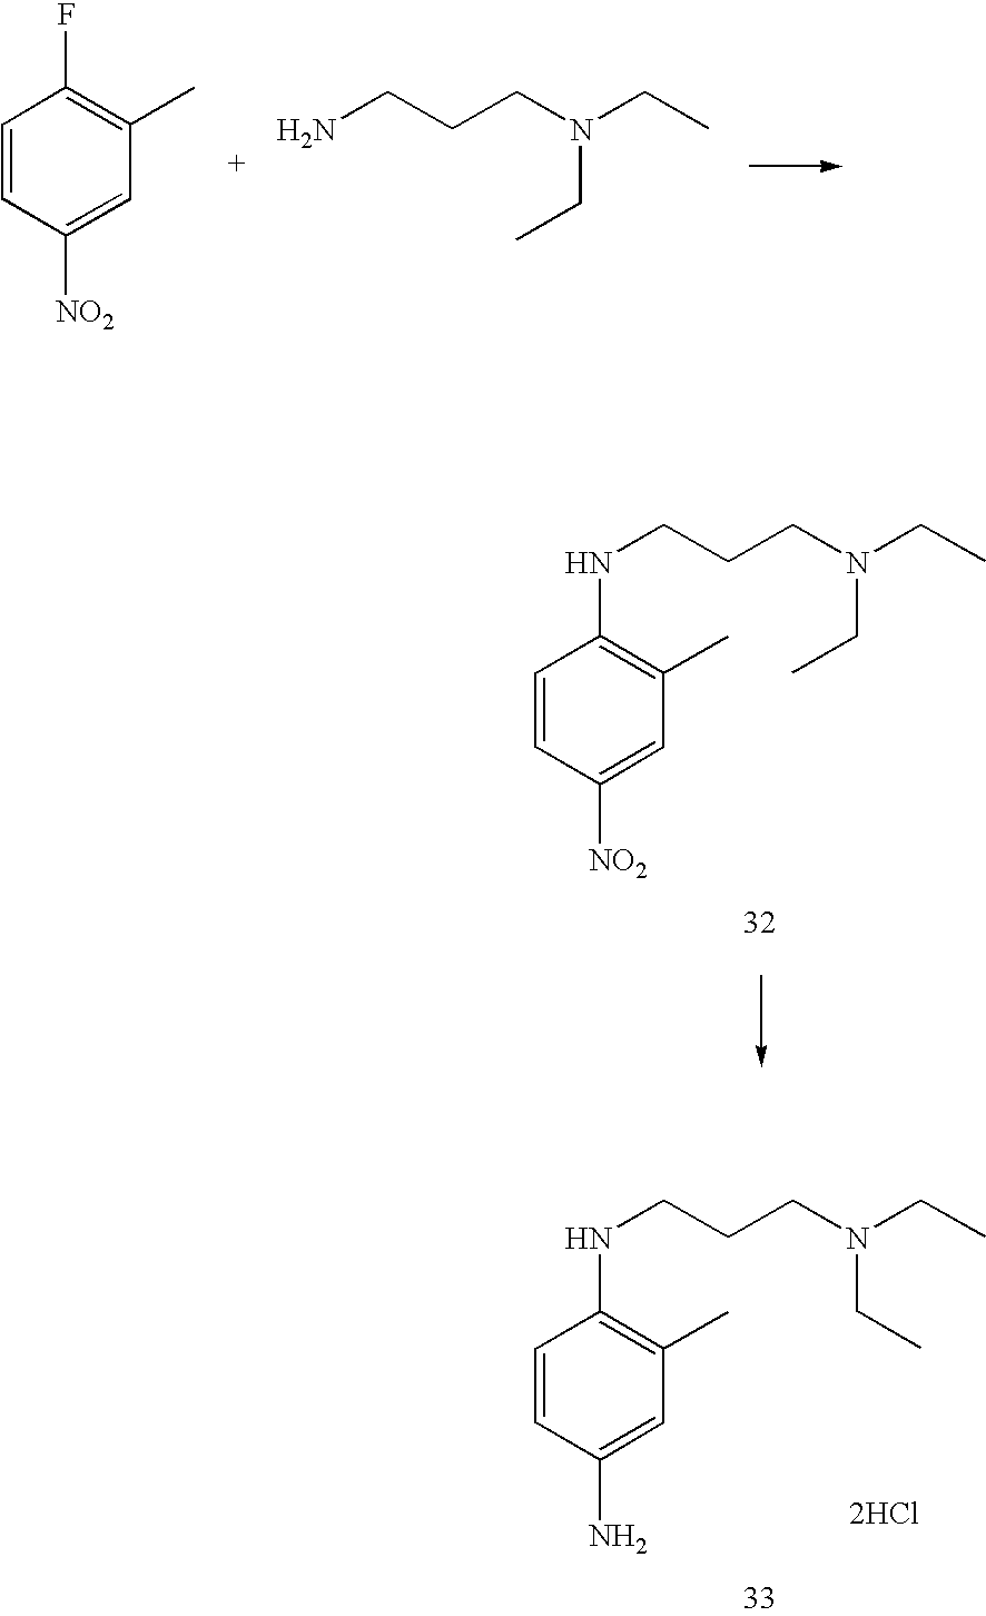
C1=CC([NO2])=CC(C)=C1F.NCCCN(CC)CC.N(CCCN(CC)CC)C1=C(C)C=C([NO2])C=C1.N(CCCN(CC)CC)C1=C(C)C=C(N)C=C1.[2HCl]
